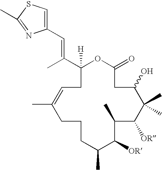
C1([H])(C(C)=CC2=CSC(C)=N2)OC(=O)CC(O)C(C)(C)C([OR])C(C)C([OR])C(C)CCCC(C)=CC1
